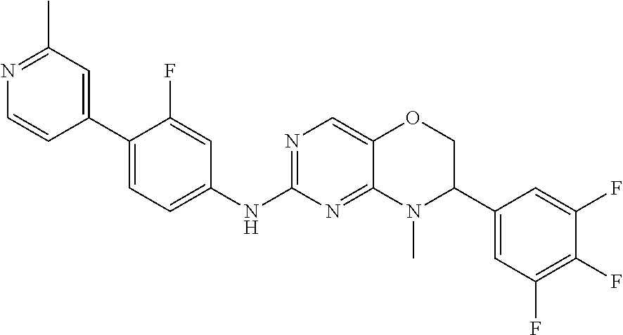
C1(C2=CC(C)=NC=C2)=CC=C(NC2=NC=C3C(=N2)N(C)C(C2=CC(F)=C(F)C(F)=C2)CO3)C=C1F
